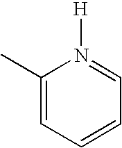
C1(C)=CC=CC=N1[H]
